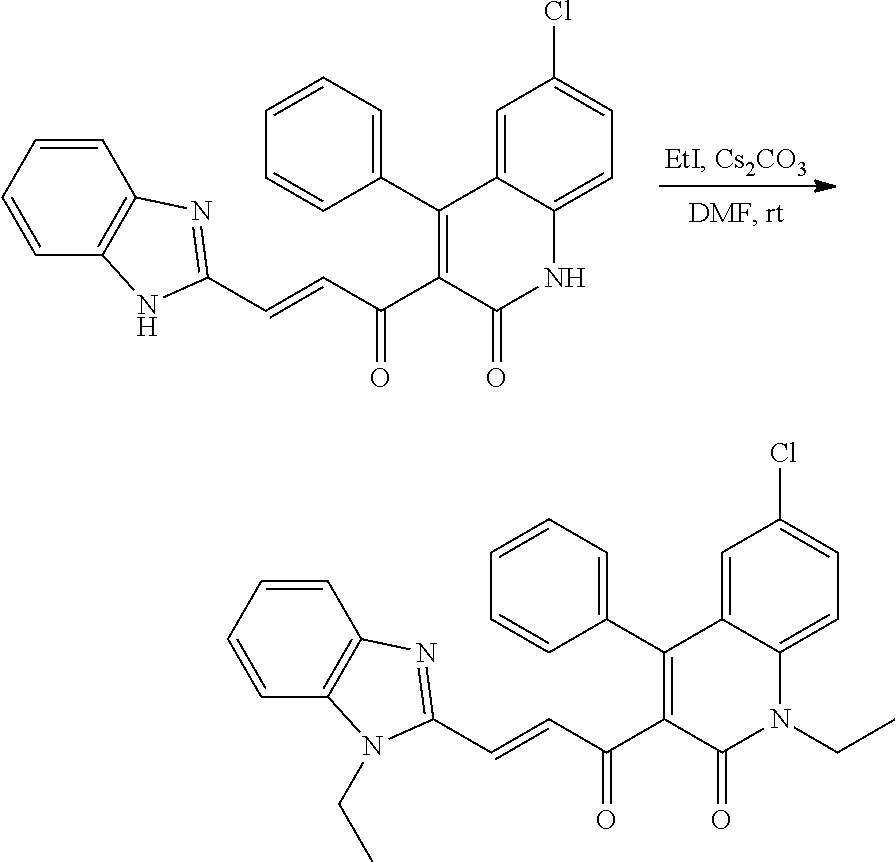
C1=C2C(=CC=C1Cl)NC(=O)C(C(C=CC1=NC3=C(C=CC=C3)N1)=O)=C2C1=CC=CC=C1.C1=C2C(=CC=C1Cl)N(CC)C(=O)C(C(C=CC1=NC3=C(C=CC=C3)N1CC)=O)=C2C1=CC=CC=C1
